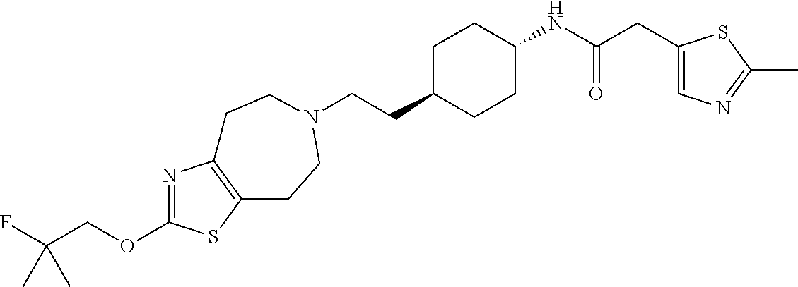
C(CC1CCC(NC(CC2=CN=C(C)S2)=O)CC1)N1CCC2=C(N=C(OCC(F)(C)C)S2)CC1
